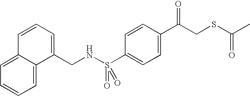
S(C1=CC=C(C(CSC(C)=O)=O)C=C1)(NCC1=CC=CC2=CC=CC=C12)(=O)=O
